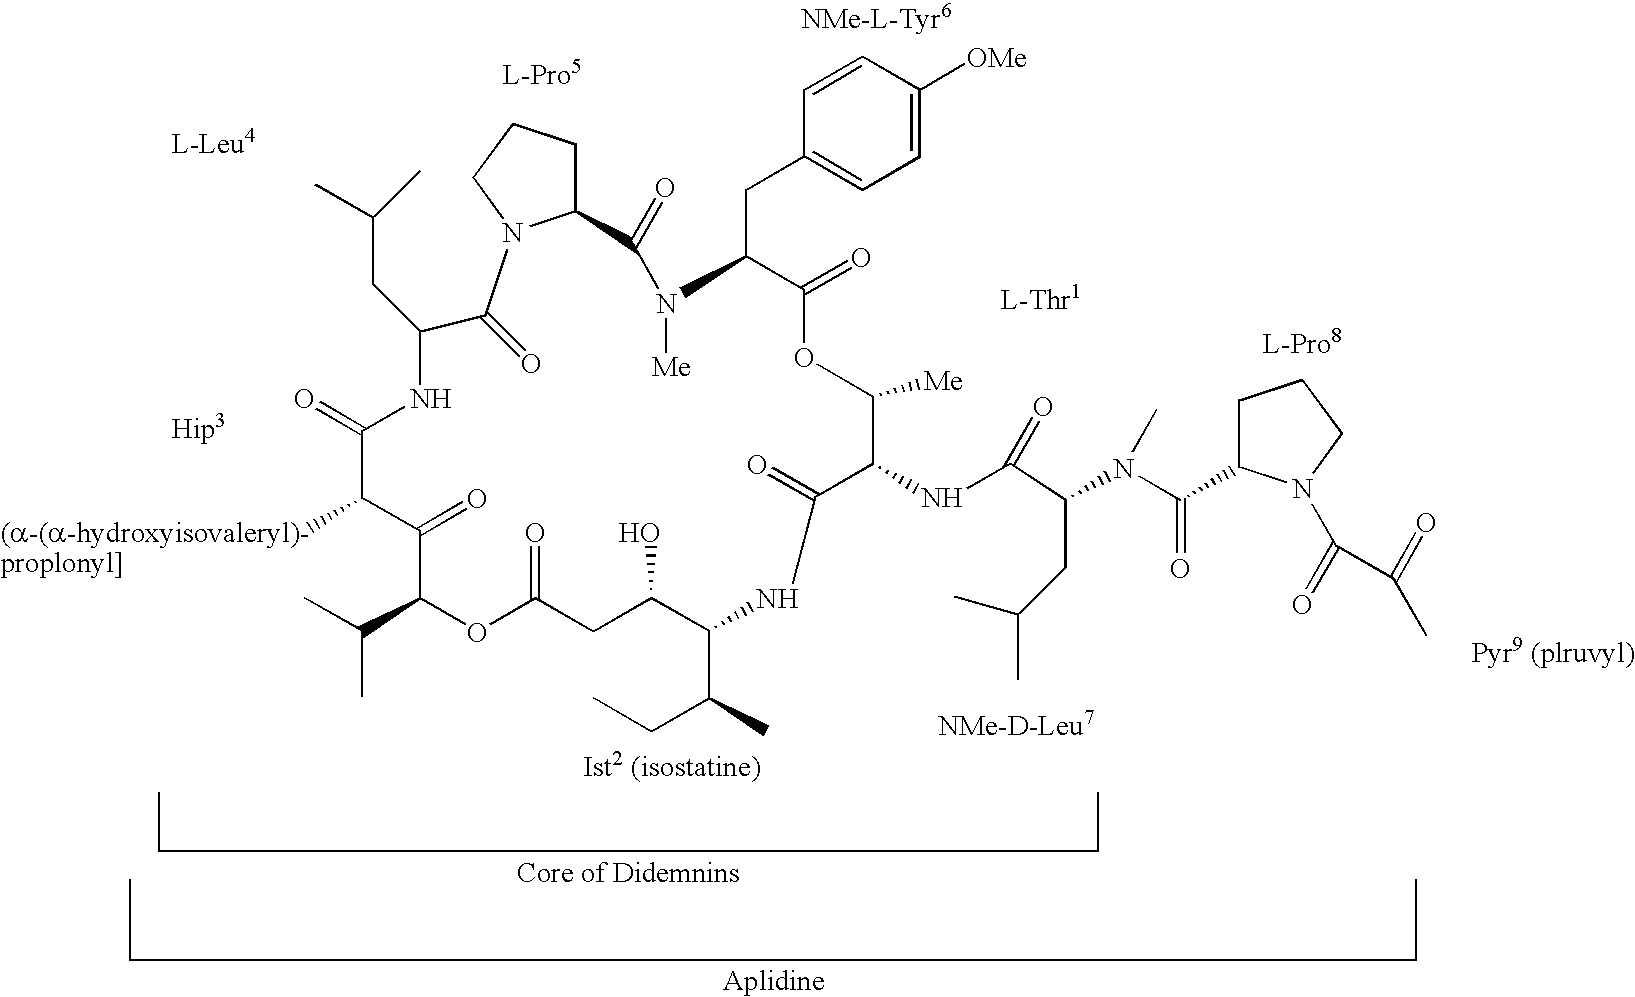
N1([Me])C(=O)C2CCCN2C(=O)C(CC(C)C)NC(=O)C([(a-(a-hydroxyisovaleryl)-proplonyl]])C(=O)C(C(C)C)OC(=O)CC(O)C(C(C)CC)NC(=O)C(NC(C(CC(C)C)N(C(=O)C2CCCN2C(=O)C(=O)C)C)=O)C([Me])OC(=O)C1CC1=CC=C([OMe])C=C1
